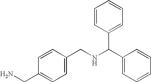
C1=C(CNC(C2=CC=CC=C2)C2=CC=CC=C2)C=CC(CN)=C1
